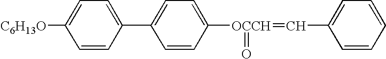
C1=CC(C2=CC=C([OCCH](=O)=CC3=CC=CC=C3)C=C2)=CC=C1[C6H13O]
